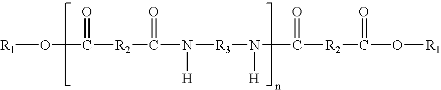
[R1]OC([R2]C(N([R3]N([H])C([R2]C(O[R1])=O)=O)[H])=O)=O
